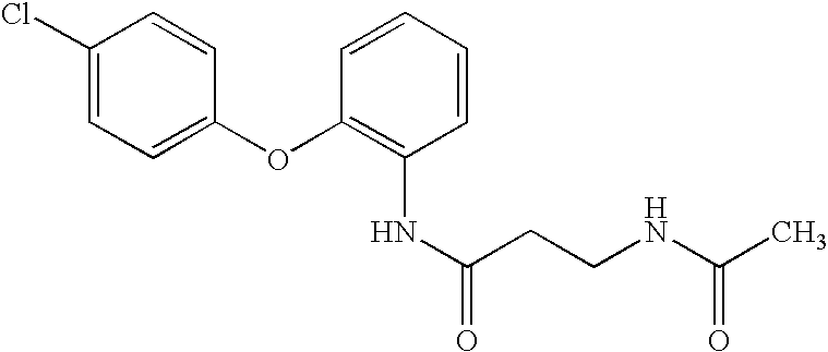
C1(Cl)=CC=C(OC2=C(NC(CCNC(C)=O)=O)C=CC=C2)C=C1
